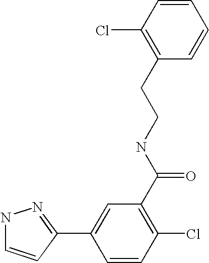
N1C=CC(C2=CC(C(NCCC3=C(Cl)C=CC=C3)=O)=C(Cl)C=C2)=N1
